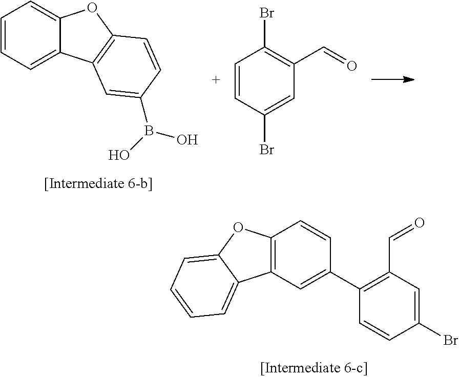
C1=CC=C2C(=C1)OC1=C2C=C(B(O)O)C=C1.C1=CC(Br)=CC(C=O)=C1Br.C12=C(C=C(C3=C(C=O)C=C(Br)C=C3)C=C1)C1=CC=CC=C1O2
